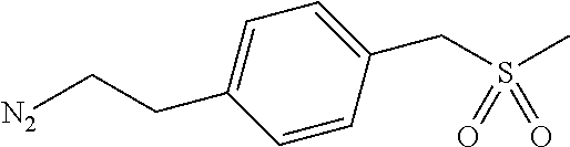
C1=CC(CS(C)(=O)=O)=CC=C1CC[N2]
